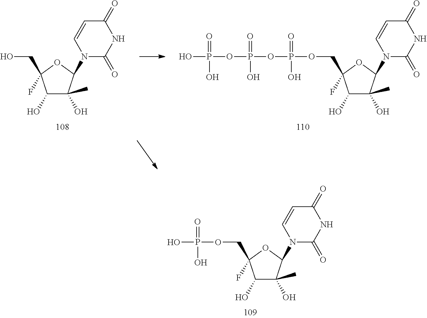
C1(O)C(C)(O)C(N2C(=O)NC(=O)C=C2)OC1(COP(OP(OP(O)(=O)O)(=O)O)(=O)O)F.C1(O)C(C)(O)C(N2C(=O)NC(=O)C=C2)OC1(CO)F.C1(O)C(C)(O)C(N2C(=O)NC(=O)C=C2)OC1(COP(O)(=O)O)F
